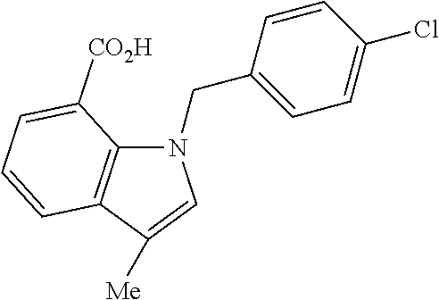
C12=C(C([Me])=CN1CC1=CC=C(Cl)C=C1)C=CC=C2[CO2H]
